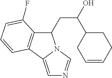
C1(CC(O)C2CC=CCC2)C2=C(C3=CN=CN13)C=CC=C2F
